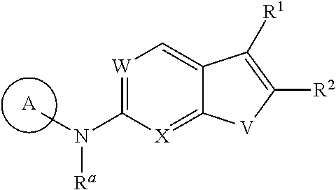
[A].[W]1=C(N(C)[Ra])[X]=C2C(=C1)C([R1])=C([R2])[V]2
